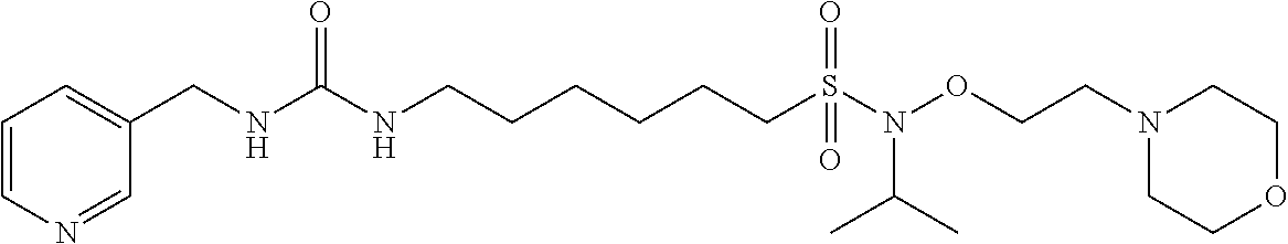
C(CCCCS(=O)(N(OCCN1CCOCC1)C(C)C)=O)CNC(NCC1=CC=CN=C1)=O
